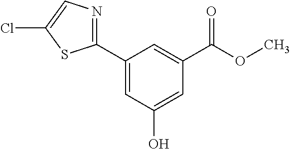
C1=C(O)C=C(C2=NC=C(Cl)S2)C=C1C(OC)=O
